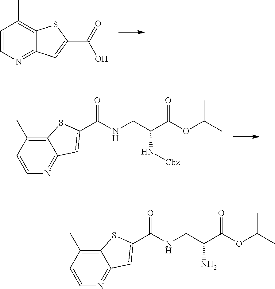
C1=CN=C2C(=C1C)SC(C(=O)O)=C2.C12=C(C)C=CN=C1C=C(C(=O)NCC(C(OC(C)C)=O)N[Cbz])S2.C12=C(C)C=CN=C1C=C(C(=O)NCC(C(OC(C)C)=O)N)S2
